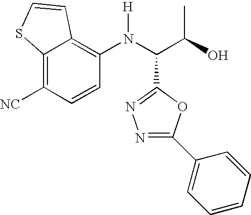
C12=C([NC])C=CC(N(C(C(O)C)C3=NN=C(C4=CC=CC=C4)O3)[H])=C1C=CS2
